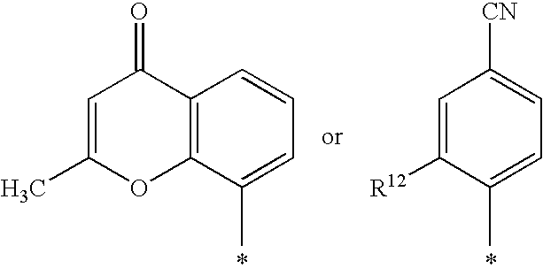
C1=C(C)OC2=C(C1=O)C=CC=C2C.C1=C([R12])C(C)=CC=C1[CN]
